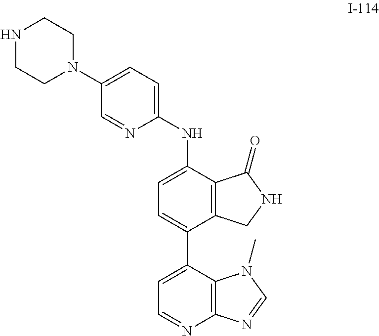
C1(C2=CC=NC3=C2N(C)C=N3)=CC=C(NC2=CC=C(N3CCNCC3)C=N2)C2=C1CNC2=O
